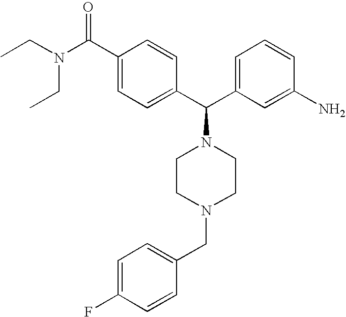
CCN(CC)C(C1=CC=C(C(C2=CC=CC(N)=C2)N2CCN(CC3=CC=C(F)C=C3)CC2)C=C1)=O
